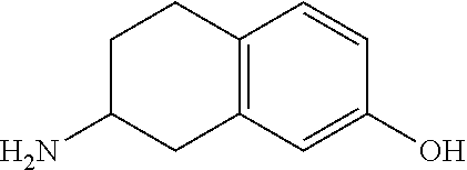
C12=C(C=C(O)C=C1)CC(N)CC2
